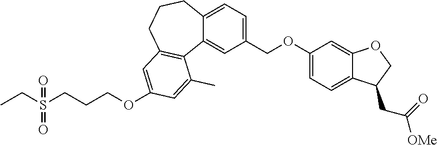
CCS(CCCOC1=CC2=C(C3=CC(COC4=CC=C5C(=C4)OCC5CC([OMe])=O)=CC=C3CCC2)C(C)=C1)(=O)=O
